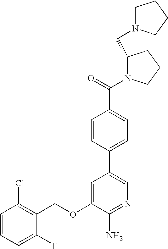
C1=CC=C(F)C(COC2=CC(C3=CC=C(C(=O)N4C(CN5CCCC5)CCC4)C=C3)=CN=C2N)=C1Cl
